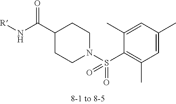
C1(C(N[R])=O)CCN(S(C2=C(C)C=C(C)C=C2C)(=O)=O)CC1
